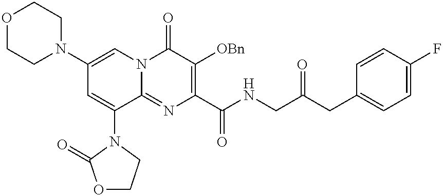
O1CCN(C2=CN3C(=NC(C(NCC(CC4=CC=C(F)C=C4)=O)=O)=C([OBn])C3=O)C(N3CCOC3=O)=C2)CC1
